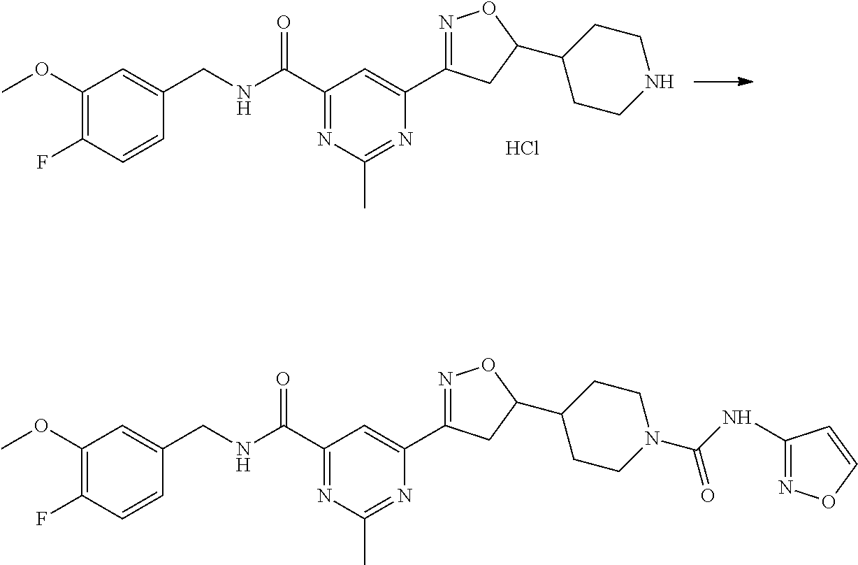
C1(OC)=C(F)C=CC(CNC(C2=NC(C)=NC(C3=NOC(C4CCNCC4)C3)=C2)=O)=C1.Cl.C1(OC)=C(F)C=CC(CNC(C2=NC(C)=NC(C3=NOC(C4CCN(C(NC5=NOC=C5)=O)CC4)C3)=C2)=O)=C1
